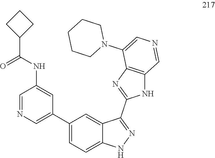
C12=CC(C3=CN=CC(NC(=O)C4CCC4)=C3)=CC=C1NN=C2C1=NC2=C(N1)C=NC=C2N1CCCCC1
